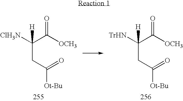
C(CC(=O)[Ot-Bu])([ClH3N])(C([OCH3])=O)[H].C(CC(=O)[Ot-Bu])([TrHN])(C([OCH3])=O)[H]
